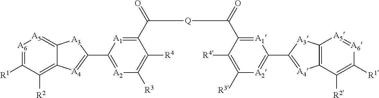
[A6]1=C([R1])C([R2])=C2C(=[A5]1)[A3]C(C1=[A2]C([R3])=C([R4])C(C(C[Q]CC(C3=[A1]C(C4=[A4]C5=C([A3]4)[A5]=[A6]C([R1])=C5[R2])=[A2]C([R3])=C3[R4])=O)=O)=[A1]1)=[A4]2
